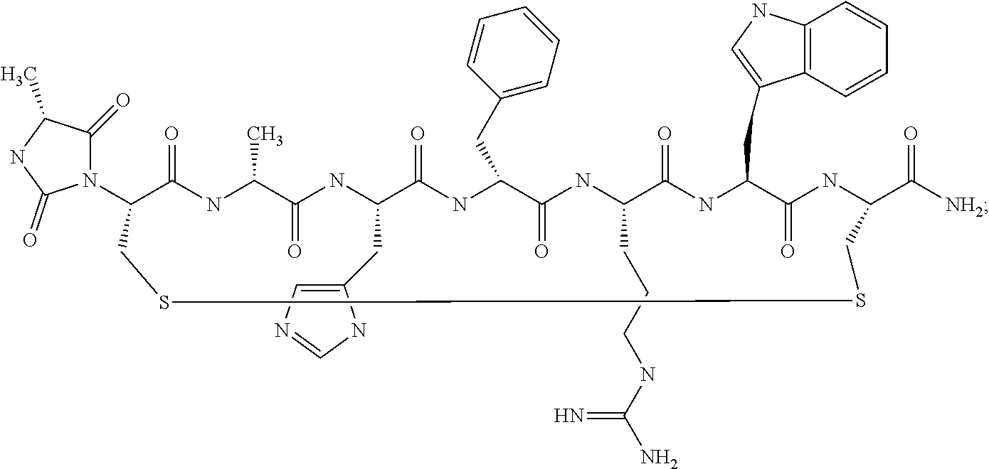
N1(C2C(=O)NC(C)C(=O)NC(CC3=CN=CN3)C(=O)NC(CC3=CC=CC=C3)C(=O)NC(CCCNC(N)=N)C(=O)NC(CC3=CNC4=C3C=CC=C4)C(=O)NC(C([NH2])=O)CSSC2)C(=O)C(C)NC1=O
